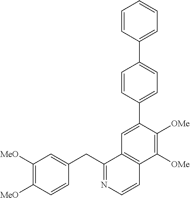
C1([MeO])=C([MeO])C=CC(CC2=NC=CC3=C2C=C(C2=CC=C(C4=CC=CC=C4)C=C2)C([OMe])=C3[OMe])=C1
